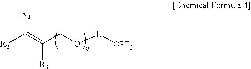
[R2]C(=C(CO[L][OPF2])[R3])[R1]
